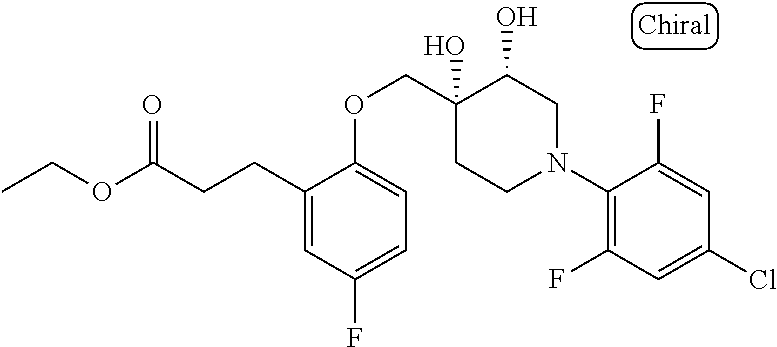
C(CC1=CC(F)=CC=C1OCC1(O)C(O)CN(C2=C(F)C=C(Cl)C=C2F)CC1)C(=O)OCC
